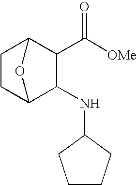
C1(C([OMe])=O)C2CCC(C1NC1CCCC1)O2
